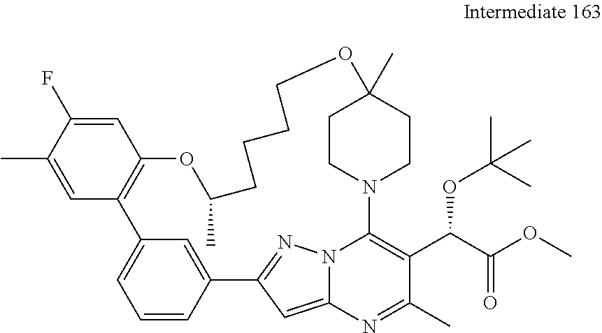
C1=C(F)C(C)=CC2=C1OC(C)CCCCOC1(C)CCN(C3=C(C(C(OC)=O)OC(C)(C)C)C(C)=NC4=CC(=NN43)C3=CC2=CC=C3)CC1
